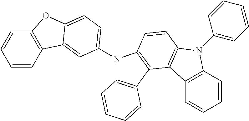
C1=CC2=C(C=C1)OC1=CC=C(N3C4=C(C5=C3C=CC3=C5C5=C(N3C3=CC=CC=C3)C=CC=C5)C=CC=C4)C=C21
